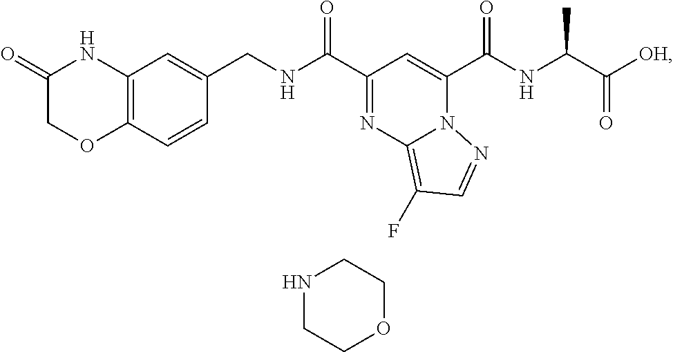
C12=C(C=CC(CNC(C3=NC4=C(F)C=NN4C(C(NC(C(=O)[OH])C)=O)=C3)=O)=C1)OCC(=O)N2.N1CCOCC1
